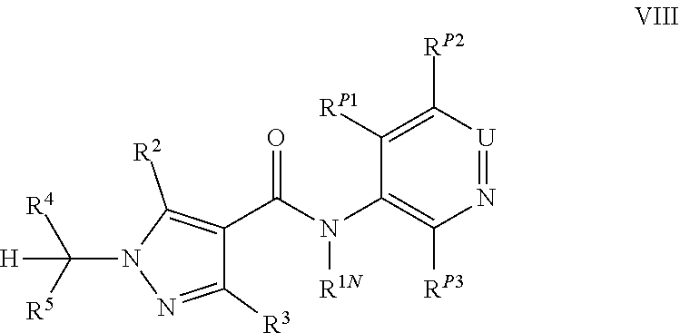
C(N1N=C([R3])C(C(N(C2=C([RP3])N=[U]C([RP2])=C2[RP1])[R1N])=O)=C1[R2])([R5])([R4])[H]
